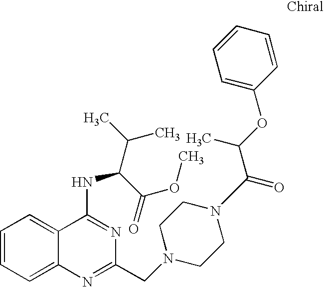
C1=CC=C2C(=C1)C(NC(C(C)C)C(=O)OC)=NC(CN1CCN(C(=O)C(OC3=CC=CC=C3)C)CC1)=N2
